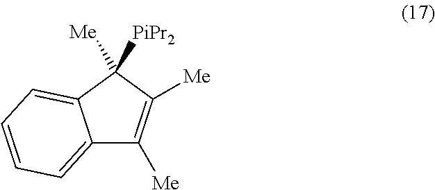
C12=CC=CC=C1C([Me])([PiPr2])C([Me])=C2[Me]
